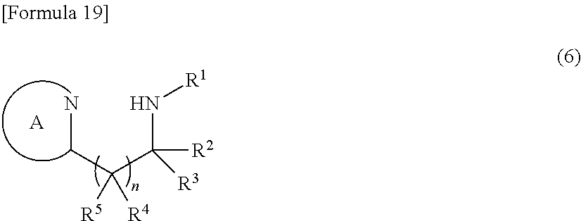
NCC(C(N[R1])([R2])[R3])([R5])[R4].[A]
